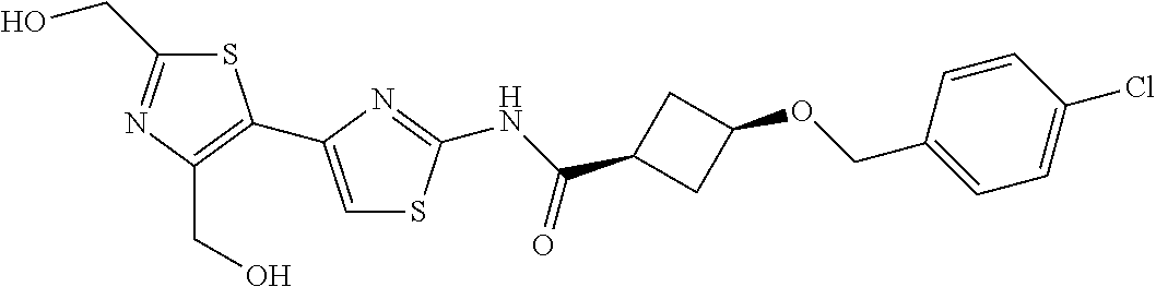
S1C(CO)=NC(CO)=C1C1=CSC(NC(=O)C2CC(OCC3=CC=C(Cl)C=C3)C2)=N1
